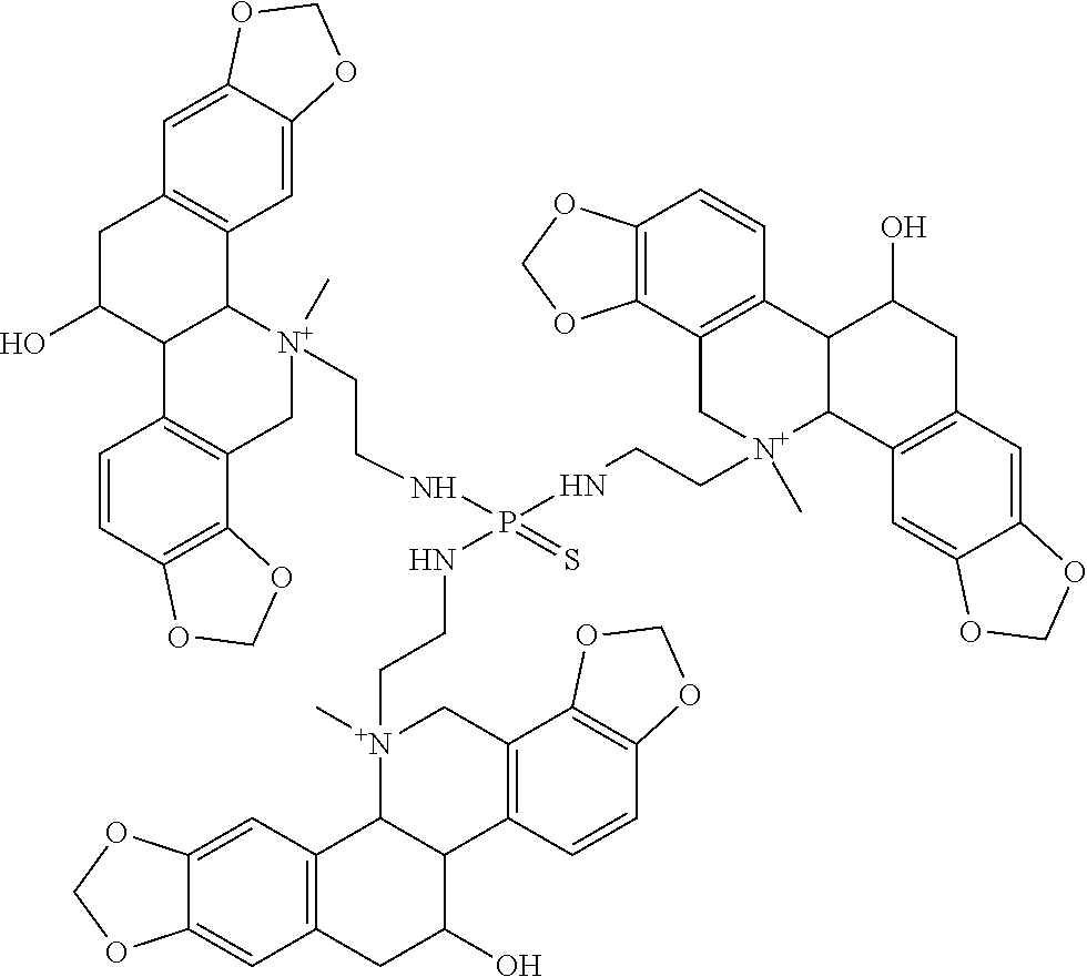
C1=C2C(=CC3=C1CC(O)C1C3[N+](CCNP(NCC[N+]3(C)C4C5=C(C=C6C(=C5)OCO6)CC(O)C4C4=C(C3)C3=C(C=C4)OCO3)(NCC[N+]3(C)CC4=C(C=CC5=C4OCO5)C4C3C3=C(CC4O)C=C4C(=C3)OCO4)=S)(C)CC3=C1C=CC1=C3OCO1)OCO2
